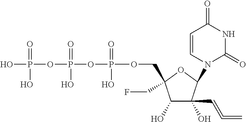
C1(O)C(O)(C=C=C)C(N2C(=O)NC(=O)C=C2)OC1(COP(OP(OP(O)(=O)O)(=O)O)(=O)O)CF
